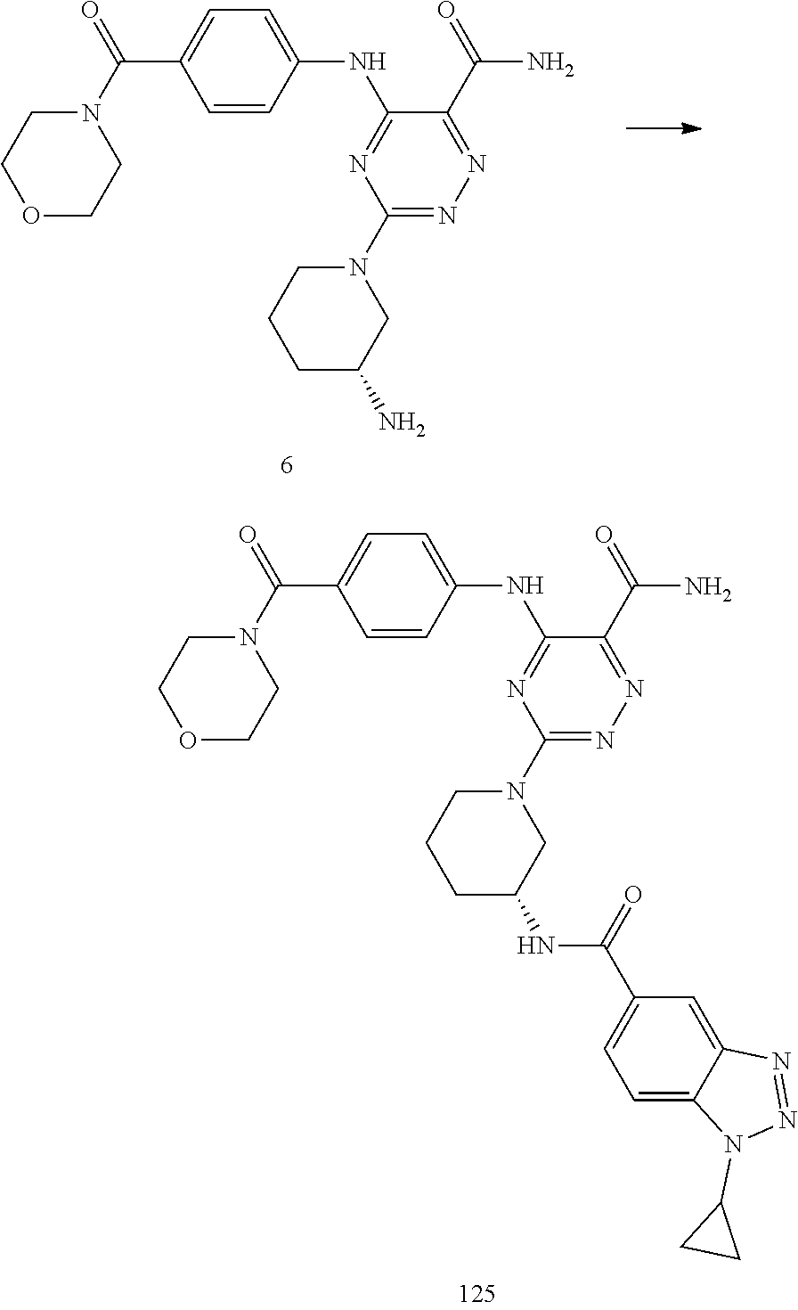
C1=CC(NC2=NC(N3CCCC(N)C3)=NN=C2C(=O)N)=CC=C1C(N1CCOCC1)=O.C1=CC(NC2=NC(N3CCCC(NC(C4=CC=C5C(=C4)N=NN5C4CC4)=O)C3)=NN=C2C(=O)N)=CC=C1C(N1CCOCC1)=O
